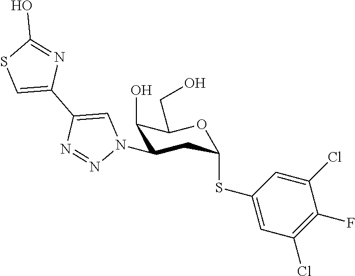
C1(O)C(N2C=C(C3=CSC(O)=N3)N=N2)CC(SC2=CC(Cl)=C(F)C(Cl)=C2)OC1CO
